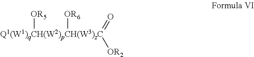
[OR5][Q1(W1)qCH(W2)pCH(W3)zC]([OR6])(=O)[OR2]
